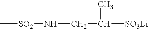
C[SO2]NCC(C)[SO3Li]
